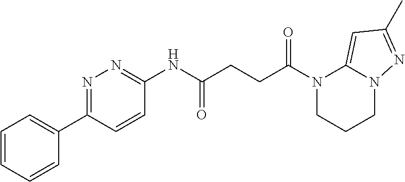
N1(C(=O)CCC(=O)NC2=NN=C(C3=CC=CC=C3)C=C2)CCCN2C1=CC(C)=N2
